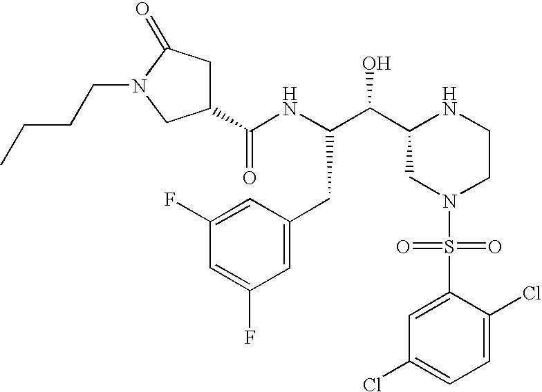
C1(C(NC(C(C2CN(S(=O)(=O)C3=CC(Cl)=CC=C3Cl)CCN2)O)CC2=CC(F)=CC(F)=C2)=O)CC(=O)N(CCCC)C1
